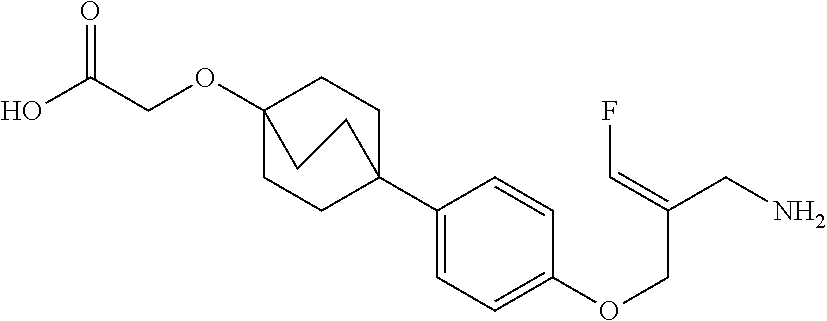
C1(C23CCC(OCC(O)=O)(CC2)CC3)=CC=C(OCC(CN)=CF)C=C1
